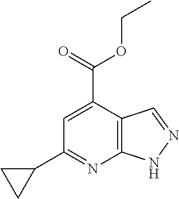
C12=C(C(C(=O)OCC)=CC(C3CC3)=N1)C=NN2
